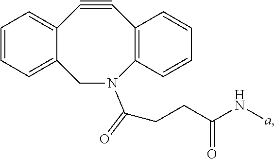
C1#CC2=CC=CC=C2CN(C(=O)CCC(N[a])=O)C2=C1C=CC=C2
